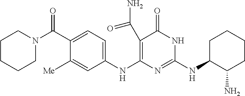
C1(C(N2CCCCC2)=O)=CC=C(NC2=C(C(=O)N)C(=O)NC(NC3C(N)CCCC3)=N2)C=C1[Me]
